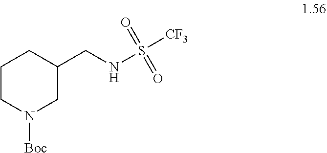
[Boc]N1CC(CNS([CF3])(=O)=O)CCC1
